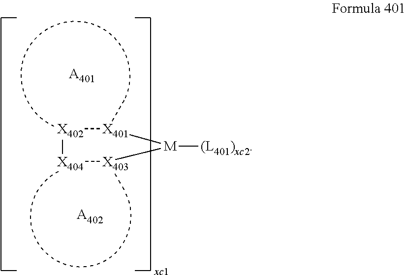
[X402]1[X404][X403](C)[M]([(L401)xc2])[X401]1C.[A402].[A401]
